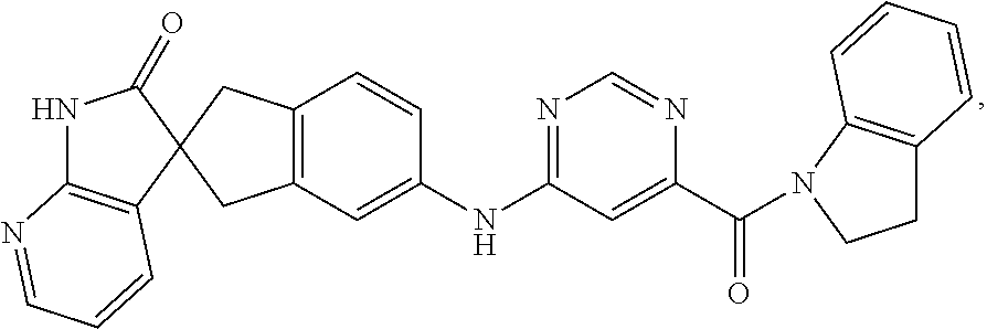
C12=C(C=C(NC3=NC=NC(C(=O)N4C5=C(CC4)C=CC=C5)=C3)C=C1)CC1(C2)C(=O)NC2=C1C=CC=N2
